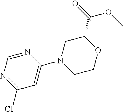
N1=CN=C(Cl)C=C1N1CCOC(C(=O)OC)C1
